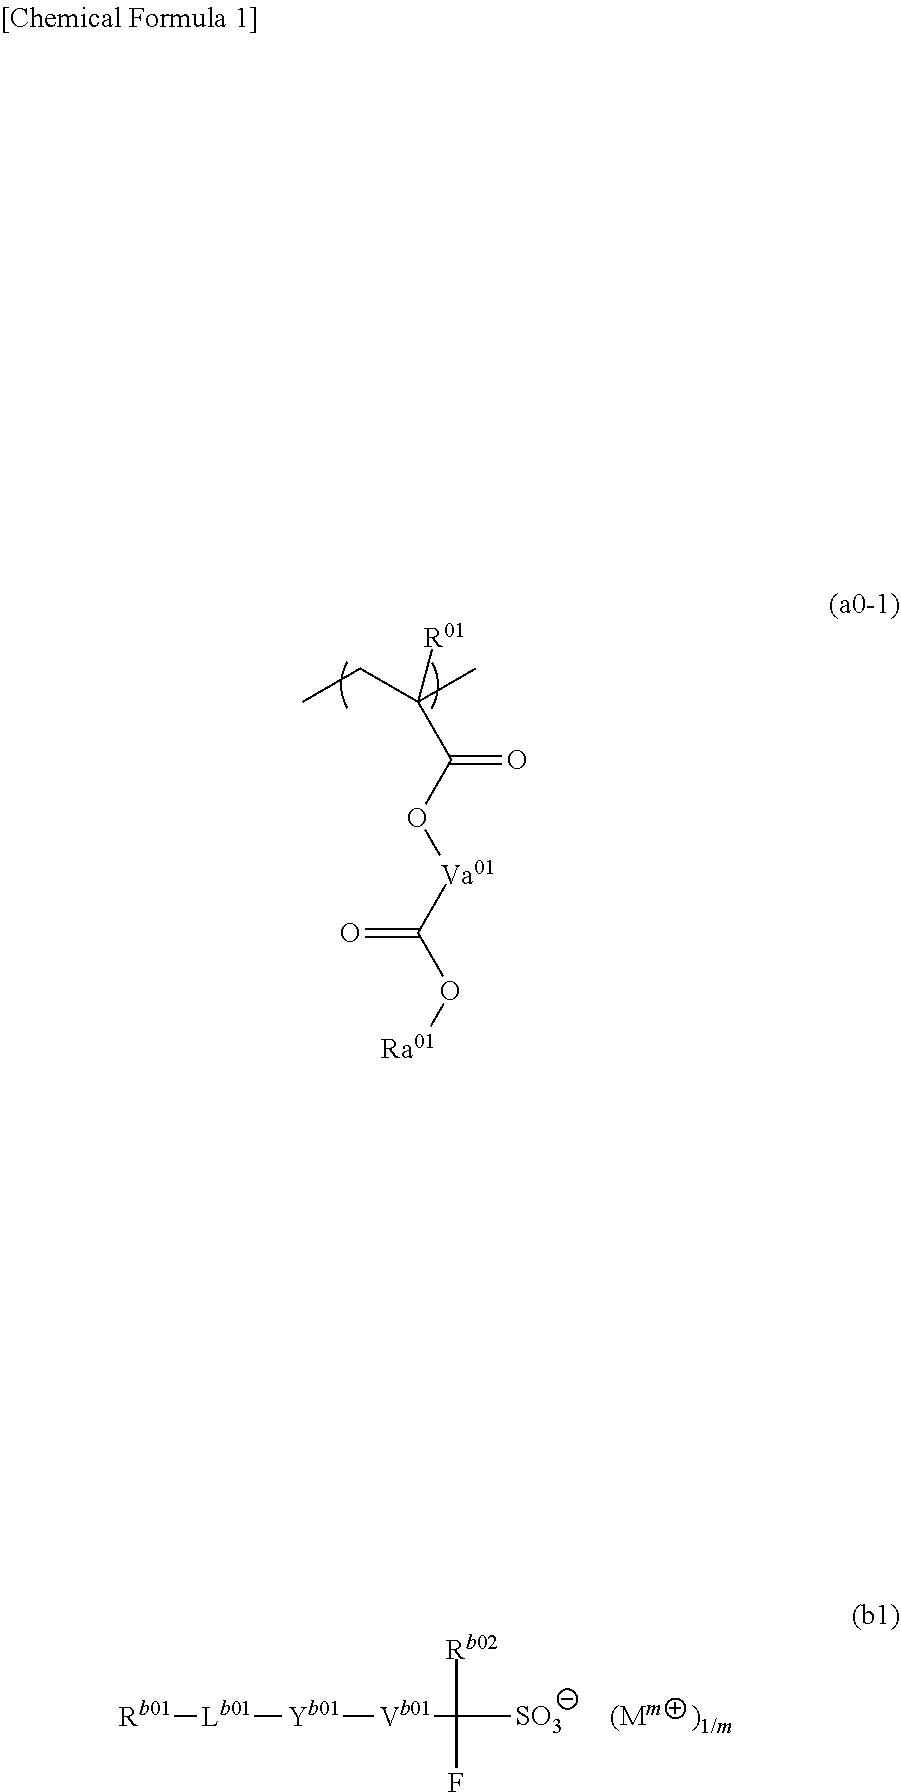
CCC(C)([R01])C(O[Va01]C(O[Ra01])=O)=O.[Rb01][Lb01][Yb01][Vb01]C([Rb02])([SO3])F
